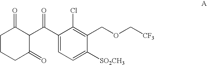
C1CCC(=O)C(C(C2=CC=C([SO2CH3])C(COC[CF3])=C2Cl)=O)C1=O
